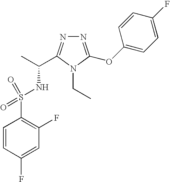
C1=CC(F)=CC(F)=C1S(NC(C)C1=NN=C(OC2=CC=C(F)C=C2)N1CC)(=O)=O
